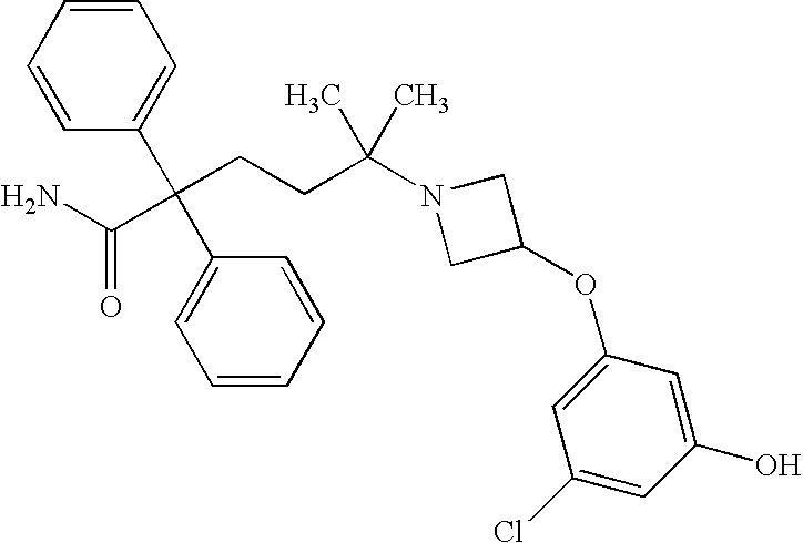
C1=CC=CC(C(CCC(N2CC(OC3=CC(Cl)=CC(O)=C3)C2)(C)C)(C(N)=O)C2=CC=CC=C2)=C1
